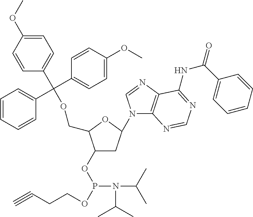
C1(OP(OCCC#C)N(C(C)C)C(C)C)CC(N2C3=C(N=C2)C(NC(C2=CC=CC=C2)=O)=NC=N3)OC1COC(C1=CC=CC=C1)(C1=CC=C(OC)C=C1)C1=CC=C(OC)C=C1
